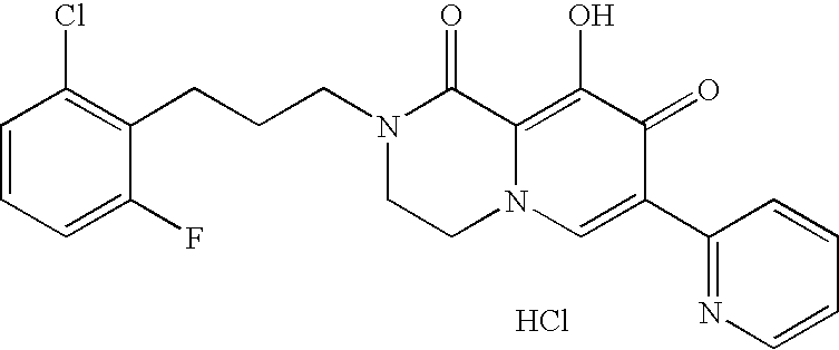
C(CN1CCN2C(=C(O)C(=O)C(C3=NC=CC=C3)=C2)C1=O)CC1=C(Cl)C=CC=C1F.Cl
